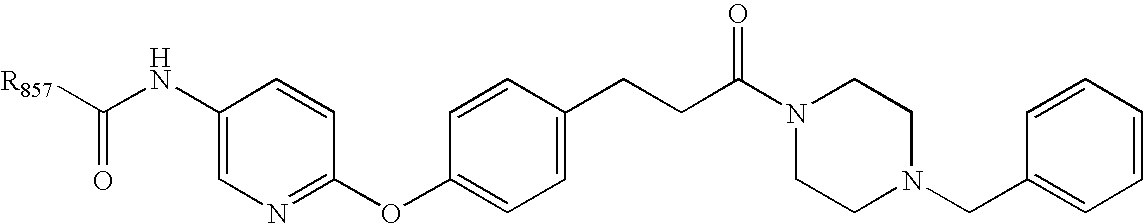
C1(OC2=CC=C(CCC(N3CCN(CC4=CC=CC=C4)CC3)=O)C=C2)=NC=C(NC([R857])=O)C=C1
